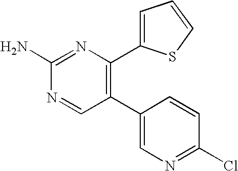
C1(C2=CN=C(Cl)C=C2)=C(C2=CC=CS2)N=C(N)N=C1
